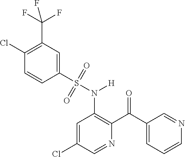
C1=C(Cl)C=NC(C(C2=CC=CN=C2)=O)=C1N(S(C1=CC(C(F)(F)F)=C(Cl)C=C1)(=O)=O)[H]
